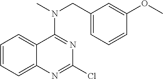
C1=CC=C2C(=C1)C(N(C)CC1=CC=CC(OC)=C1)=NC(Cl)=N2
